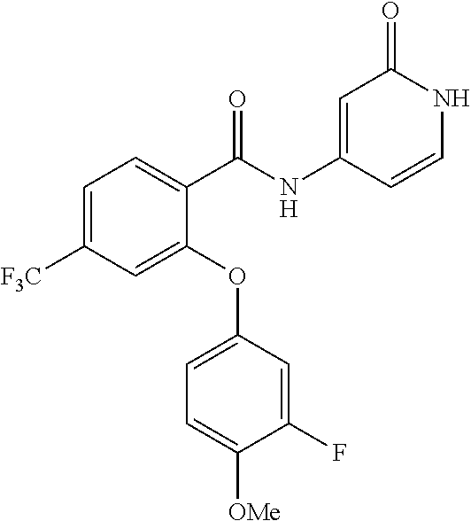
C1=C([F3C])C=C(OC2=CC=C([OMe])C(F)=C2)C(C(NC2=CC(=O)NC=C2)=O)=C1
